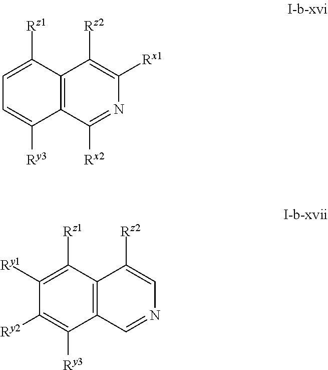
C1=C([Rz1])C2=C(C([Ry3])=C1)C([Rx2])=NC([Rx1])=C2[Rz2].C1([Ry1])=C([Rz1])C2=C(C([Ry3])=C1[Ry2])C=NC=C2[Rz2]
